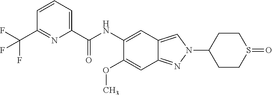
C1(C(NC2=CC3=CN(C4CCS(=O)CC4)N=C3C=C2OC)=O)=CC=CC(C(F)(F)F)=N1
